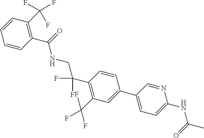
C1(C2=CC=C(NC(=O)C)N=C2)=CC(C(F)(F)F)=C(C(F)(F)CNC(C2=C(C(F)(F)F)C=CC=C2)=O)C=C1
